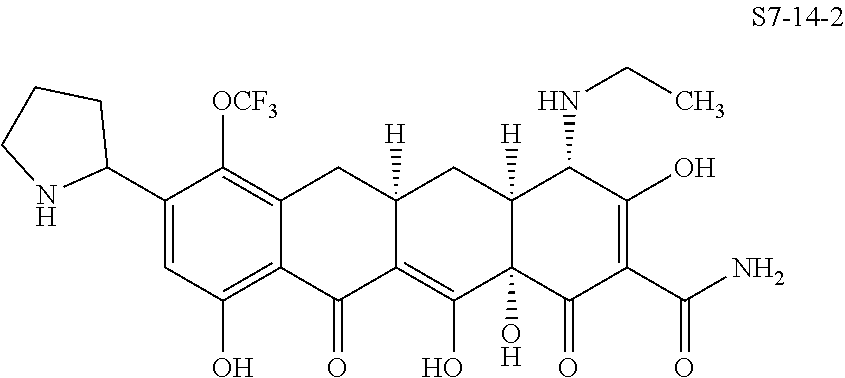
C1(C2CCCN2)=CC(O)=C2C(=C1[OCF3])CC1([H])C(=C(O)C3(O)C([H])(C1)C(NCC)C(O)=C(C(N)=O)C3=O)C2=O
